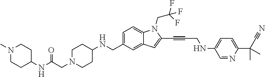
C1=C(CNC2CCN(CC(NC3CCN(C)CC3)=O)CC2)C=C2C(=C1)N(CC(F)(F)F)C(C#CCNC1=CC=C(C(C#N)(C)C)N=C1)=C2
